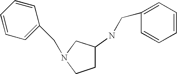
C1C(NCC2=CC=CC=C2)CN(CC2=CC=CC=C2)C1
